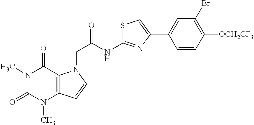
N1(C)C(=O)N(C)C2=C(C1=O)N(CC(=O)NC1=NC(C3=CC(Br)=C([OCH2CF3])C=C3)=CS1)C=C2
